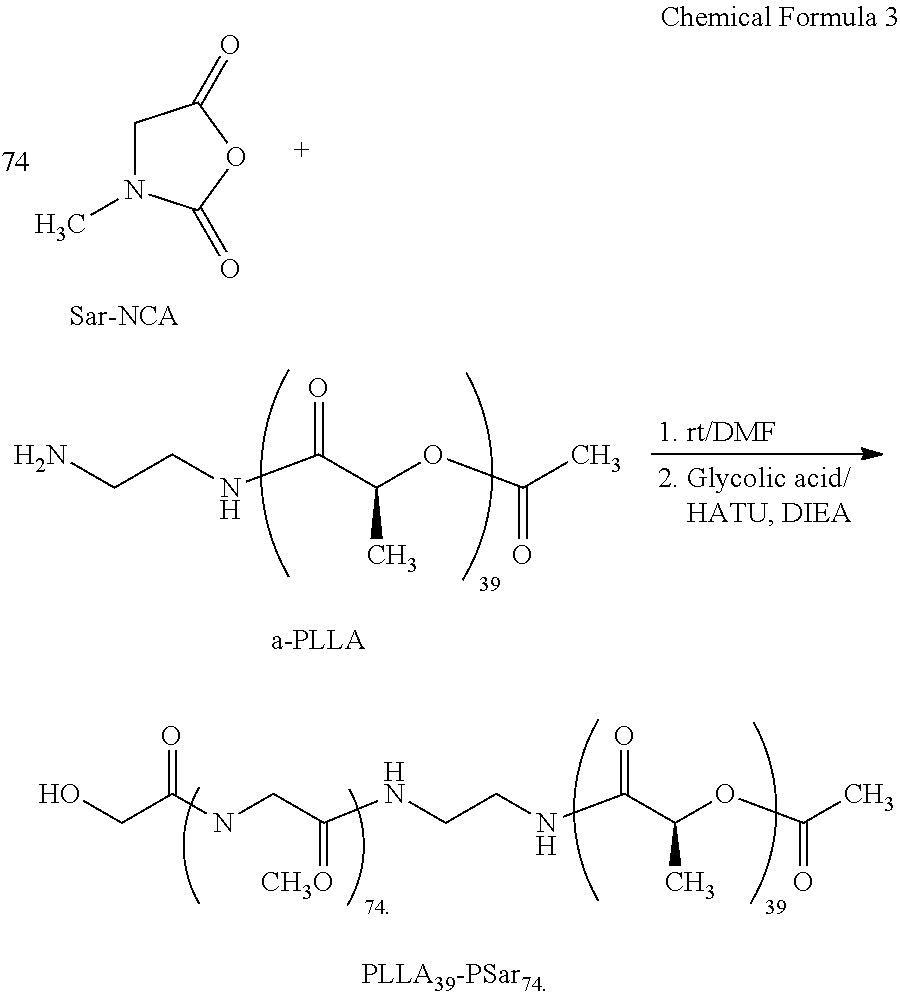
C1N(C)C(=O)OC1=O.NCCNC(C(OC(C)=O)C)=O.N(CCNC(C(OC(C)=O)C)=O)C(CNC(CO)=O)=[CH3O]
